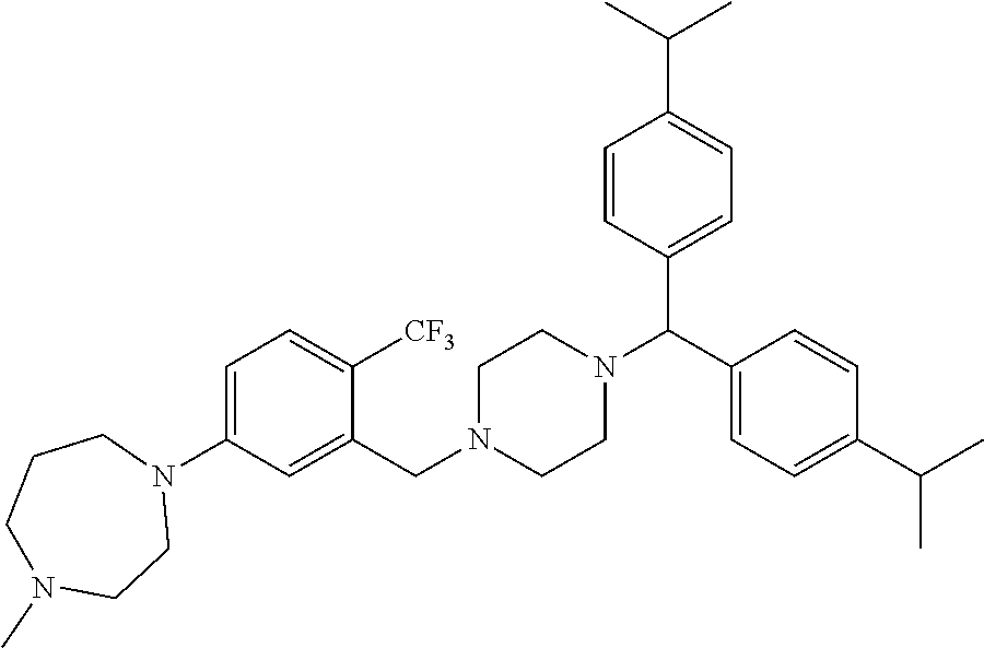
C1=C(N2CCCN(C)CC2)C=C(CN2CCN(C(C3=CC=C(C(C)C)C=C3)C3=CC=C(C(C)C)C=C3)CC2)C([CF3])=C1
